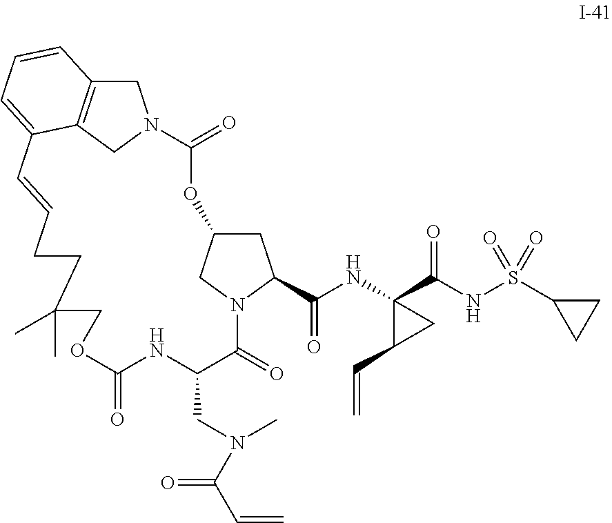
C1(=O)OC2CC(C(NC3(C(NS(C4CC4)(=O)=O)=O)C(C=C)C3)=O)N(C2)C(=O)C(CN(C)C(C=C)=O)NC(=O)OCC(C)(C)CCC=CC2=CC=CC3=C2CN1C3
